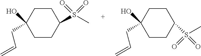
C1C(O)(CC=C)CCC(S(=O)(=O)C)C1.C1CC(S(=O)(C)=O)CCC1(O)CC=C
